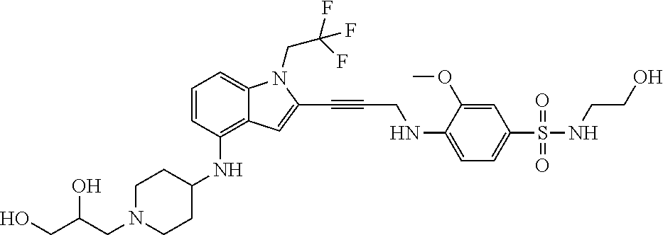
C(N1CCC(NC2=C3C(=CC=C2)N(CC(F)(F)F)C(C#CCNC2=CC=C(S(NCCO)(=O)=O)C=C2OC)=C3)CC1)C(CO)O
